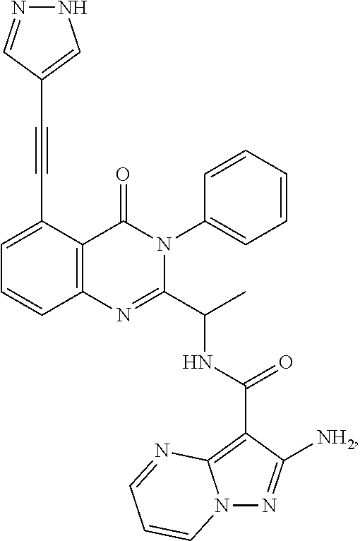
C1=C(C#CC2=CNN=C2)C2=C(C=C1)N=C(C(C)NC(=O)C1=C3N(N=C1[NH2])C=CC=N3)N(C1=CC=CC=C1)C2=O
